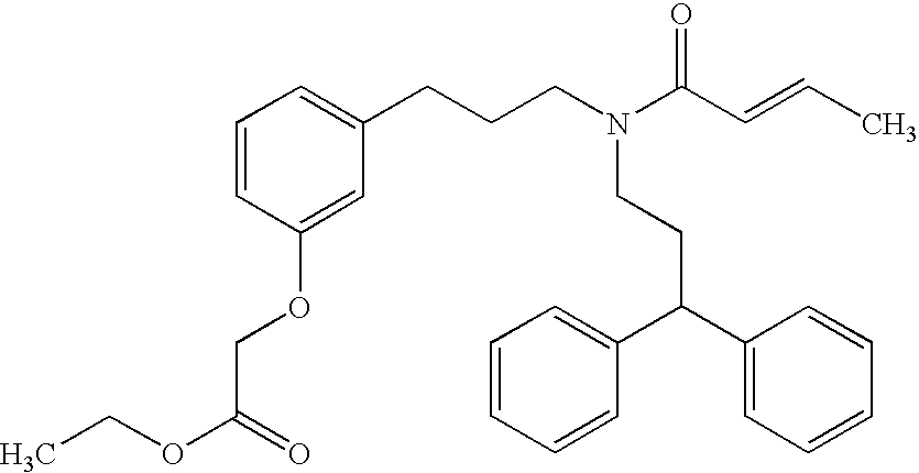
C1(CCCN(C(C=CC)=O)CCC(C2=CC=CC=C2)C2=CC=CC=C2)=CC=CC(OCC(OCC)=O)=C1
